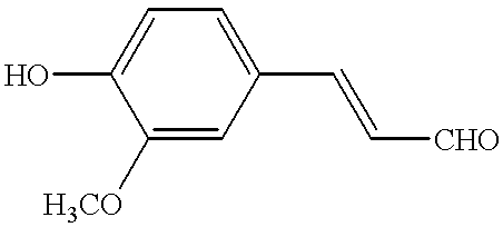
C1([H3CO])=CC(C=C[CHO])=CC=C1O
